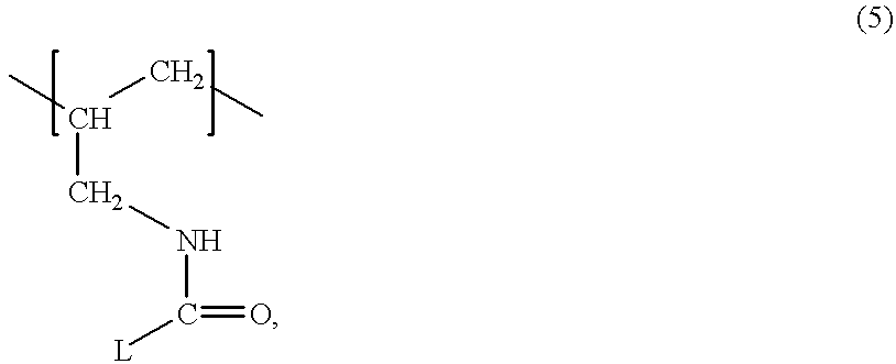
C(CNC(=O)[L])(C)CC
